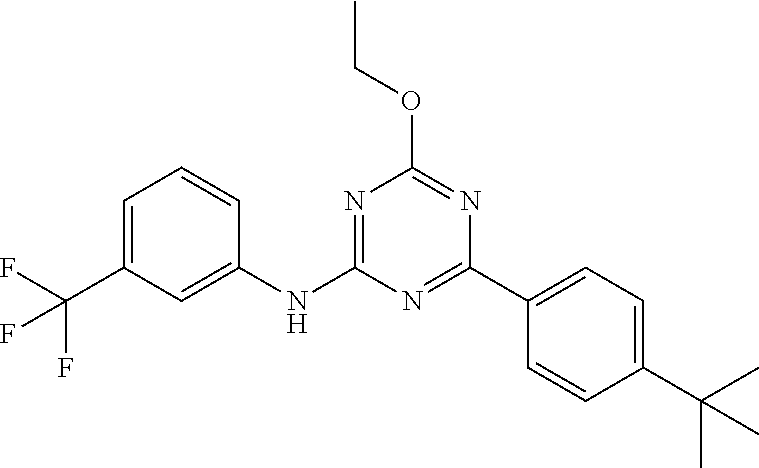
C1=C(C(F)(F)F)C=C(NC2=NC(OCC)=NC(C3=CC=C(C(C)(C)C)C=C3)=N2)C=C1
